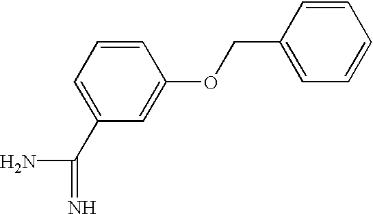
C1=CC=C(C(=N)N)C=C1OCC1=CC=CC=C1
